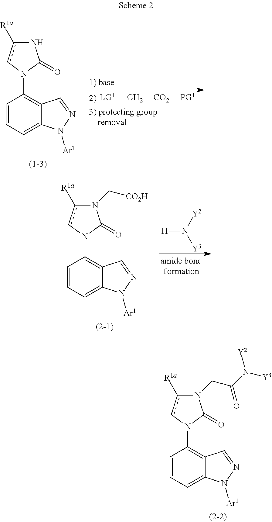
C1=CC=C2C(=C1N1C(=O)N(CC(=O)N([Y3])[Y2])c([R1a])c1)C=NN2[Ar1].C1=CC=C2C(=C1N1C(=O)Nc([R1a])c1)C=NN2[Ar1].[LG1]C[CO2][PG1].C1=CC=C2C(=C1N1C(=O)N(C[CO2H])c([R1a])c1)C=NN2[Ar1].[H]N([Y3])[Y2]
